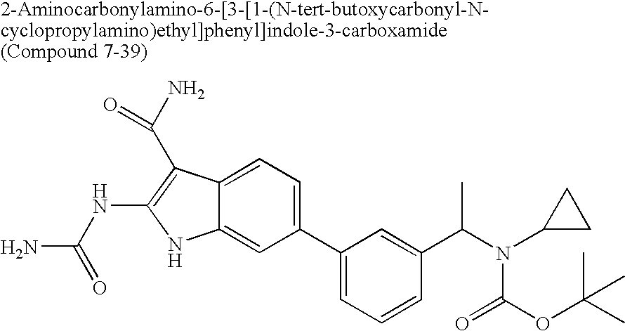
C1(C2=CC=CC(C(N(C3CC3)C(OC(C)(C)C)=O)C)=C2)=CC=C2C(=C1)NC(NC(N)=O)=C2C(N)=O
